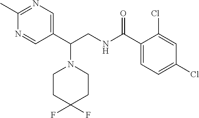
C1(C)=NC=C(C(CNC(C2=CC=C(Cl)C=C2Cl)=O)N2CCC(F)(F)CC2)C=N1
